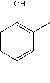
C1=CC(I)=CC(C)=C1O
